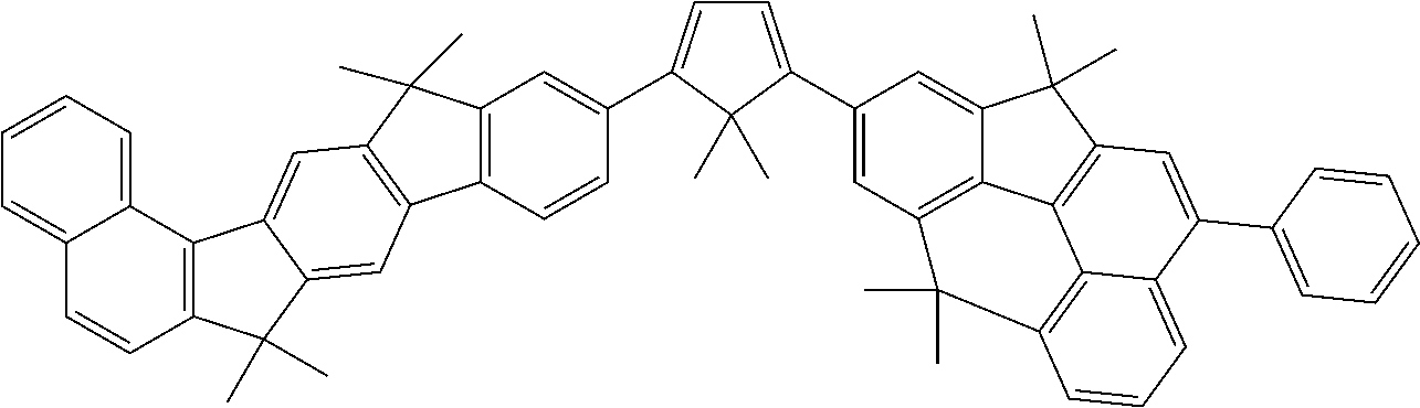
C12=C(C=CC(C3=CC=C(C4=CC5=C6C(=C4)C(C)(C)C4=C6C6=C(C=CC=C6C(C6=CC=CC=C6)=C4)C5(C)C)C3(C)C)=C1)C1=C(C2(C)C)C=C2C(=C1)C(C)(C)C1=C2C2=CC=CC=C2C=C1
